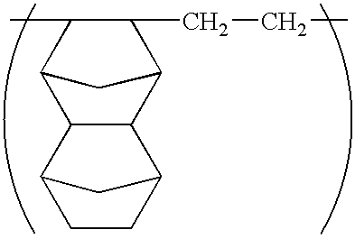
C1CC2C3C(C1C2)C1C(C)C(CCC)C3C1
